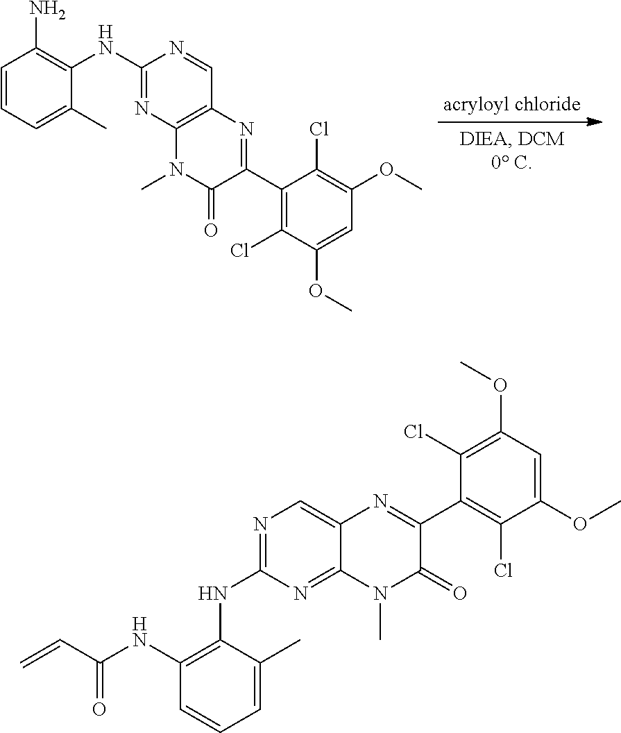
C1(NC2=C(N)C=CC=C2C)=NC2=C(C=N1)N=C(C1=C(Cl)C(OC)=CC(OC)=C1Cl)C(=O)N2C.N1=C(NC2=C(NC(C=C)=O)C=CC=C2C)N=C2C(=C1)N=C(C1=C(Cl)C(OC)=CC(OC)=C1Cl)C(=O)N2C
